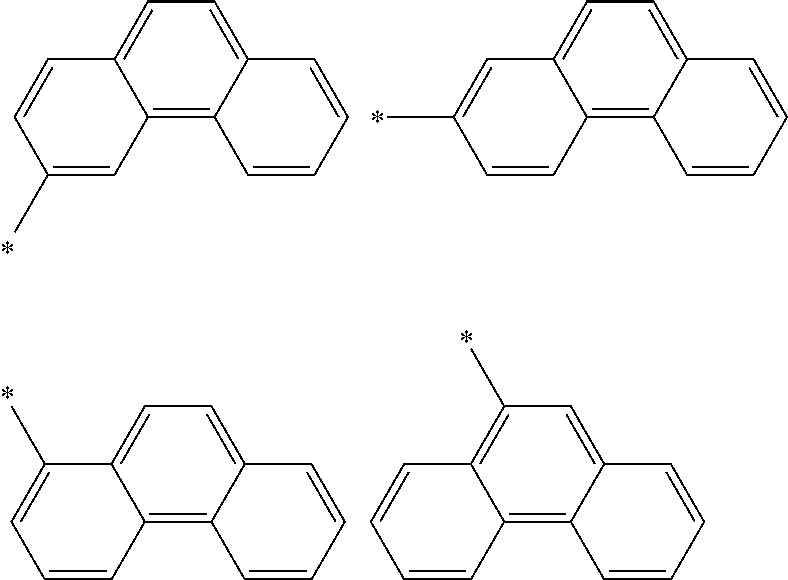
C12=CC=C3C(=C1C=C(C)C=C2)C=CC=C3.C12=CC=C3C(=C1C=CC(C)=C2)C=CC=C3.C12=CC=C3C(=C1C=CC=C2C)C=CC=C3.C12=C(C)C=C3C(=C1C=CC=C2)C=CC=C3
